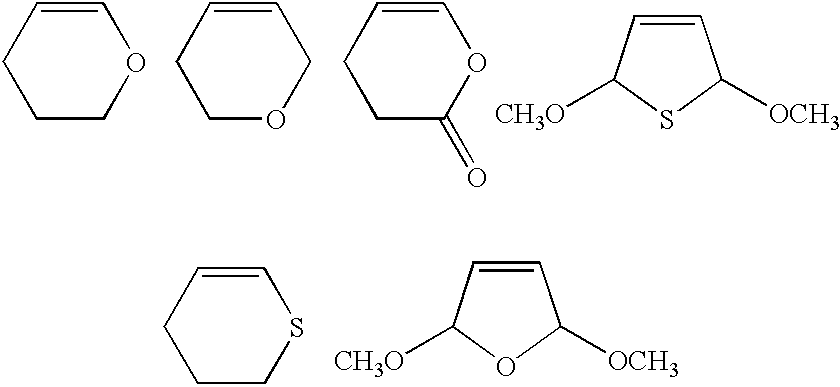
C1COC=CC1.C1OCC=CC1.C1C(=O)OC=CC1.C1=CC([CH3O])SC1[OCH3].C1CSC=CC1.C1=CC([CH3O])OC1[OCH3]
